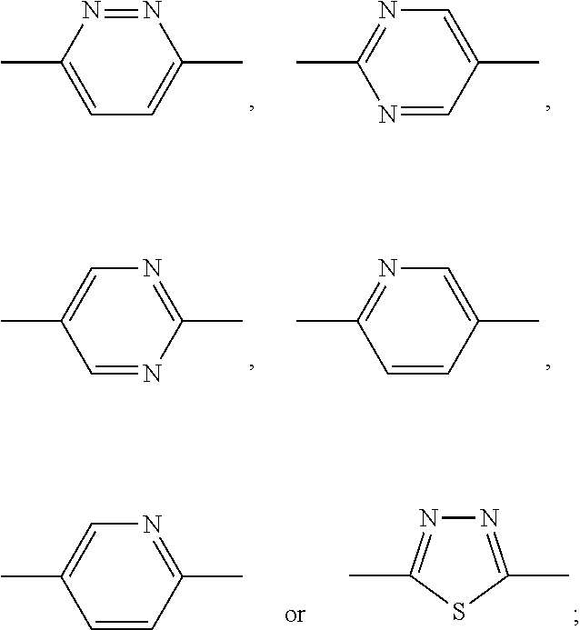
CC1=CC=C(C)N=N1.CC1=NC=C(C)C=N1.CC1=CN=C(C)N=C1.CC1=NC=C(C)C=C1.CC1=CN=C(C)C=C1.CC1=NN=C(C)S1
